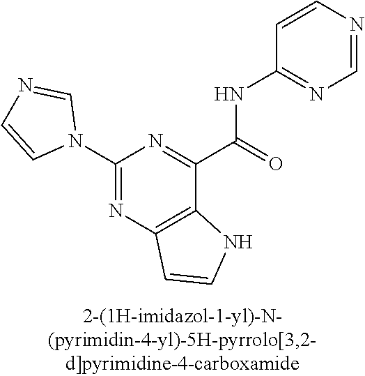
C1(N2C=NC=C2)=NC2=C(C(C(=O)NC3=NC=NC=C3)=N1)NC=C2
